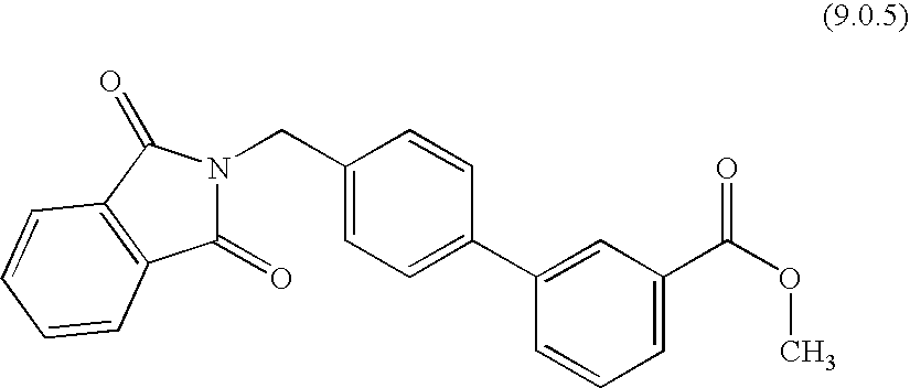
C1(=O)N(CC2=CC=C(C3=CC(C(OC)=O)=CC=C3)C=C2)C(=O)C2=C1C=CC=C2
